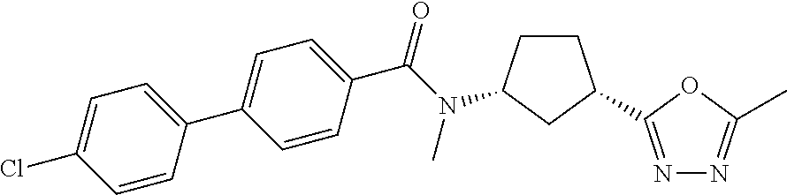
N1=C(C2CCC(N(C(=O)C3=CC=C(C4=CC=C(Cl)C=C4)C=C3)C)C2)OC(C)=N1
